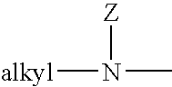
[Z]N(C)[alkyl]
